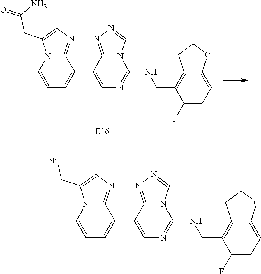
C1(NCC2=C3C(=CC=C2F)OCC3)=NC=C(C2=CC=C(C)N3C(C[NC])=CN=C32)C2=NN=CN12.C1(NCC2=C3C(=CC=C2F)OCC3)=NC=C(C2=CC=C(C)N3C(CC(N)=O)=CN=C32)C2=NN=CN12
